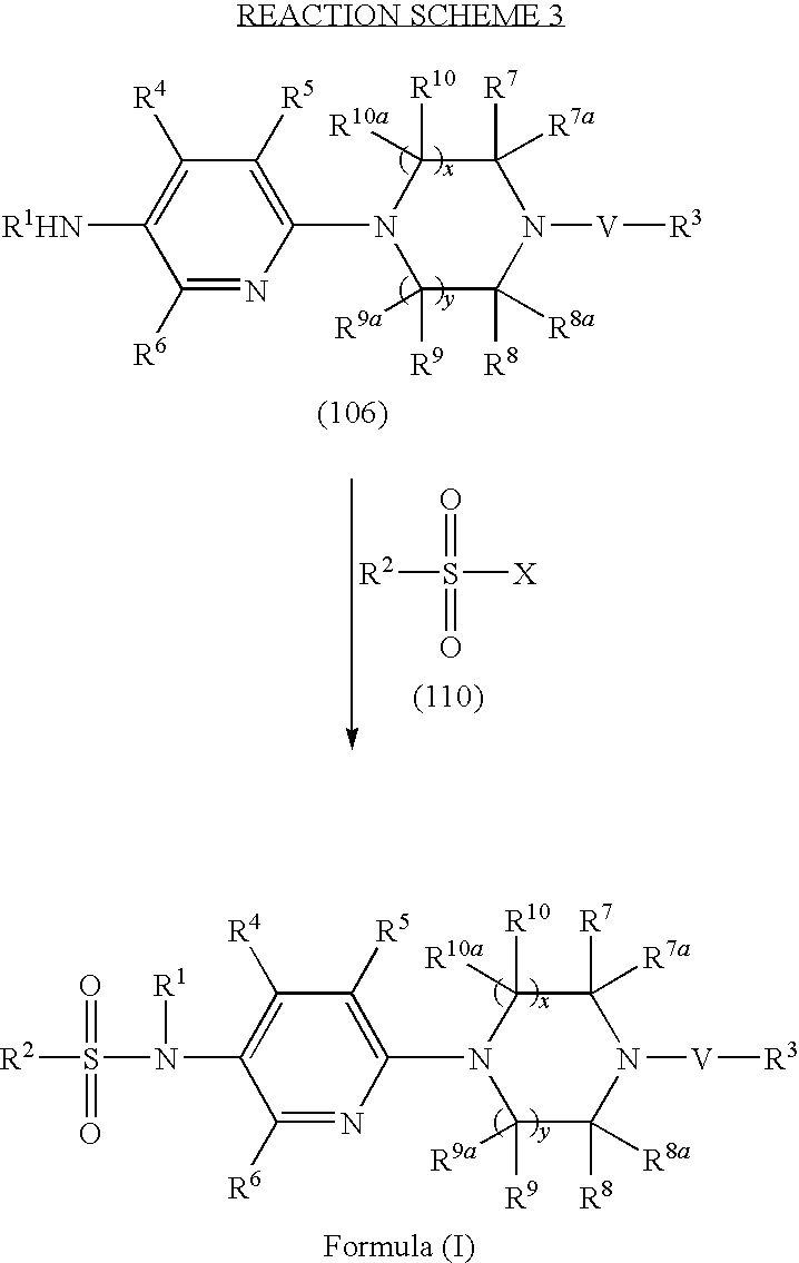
C1([R10])([R10a])C([R7])([R7a])N([V][R3])C([R8])([R8a])C([R9])([R9a])N1C1=C([R5])C([R4])=C([R1HN])C([R6])=N1.[R2]S([X])(=O)=O.C1([R10])([R10a])C([R7])([R7a])N([V][R3])C([R8])([R8a])C([R9])([R9a])N1C1=C([R5])C([R4])=C(N(S([R2])(=O)=O)[R1])C([R6])=N1
